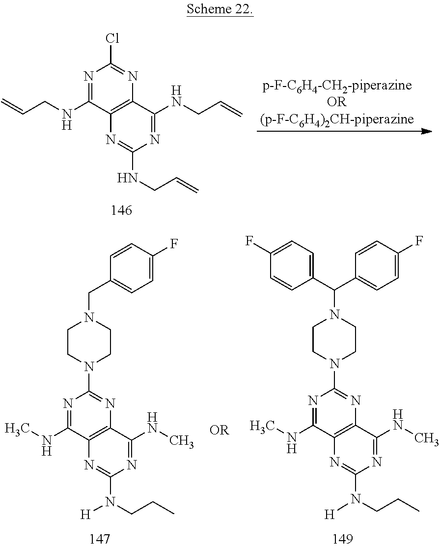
N1=C(NCC=C)C2=C(N=C1Cl)C(NCC=C)=NC(NCC=C)=N2.N1=C(NC)C2=C(N=C1N1CCN(CC3=CC=C(F)C=C3)CC1)C(NC)=NC(N(CCC)[H])=N2.N1=C(NC)C2=C(N=C1N1CCN(C(C3=CC=C(F)C=C3)C3=CC=C(F)C=C3)CC1)C(NC)=NC(N(CCC)[H])=N2
